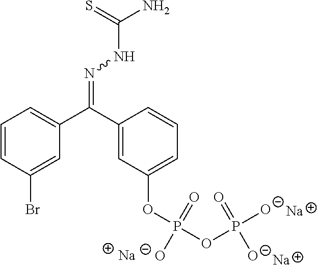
[Na].[Na].C1=CC(Br)=CC(C(C2=CC(OP(=O)([O-])OP([O-])(=O)[O-])=CC=C2)=NNC(N)=S)=C1.[Na]
